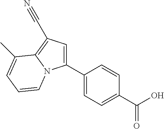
C1(C2=CC=C(C(O)=O)C=C2)=CC(C#N)=C2N1C=CC=C2C
